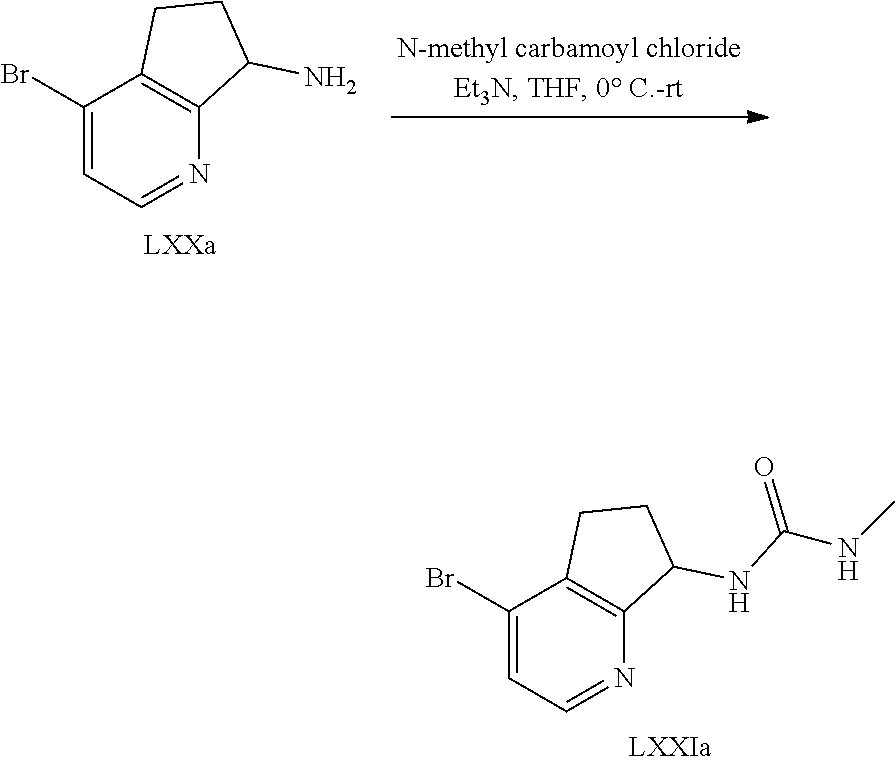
C1(Br)=CC=NC2=C1CCC2NC(NC)=O.C1(Br)=CC=NC2=C1CCC2N
